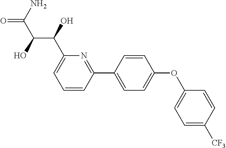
C1=CC(C2=CC=C(OC3=CC=C([CF3])C=C3)C=C2)=NC(C(C(C(=O)N)O)O)=C1
